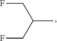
FCC(C)CF
